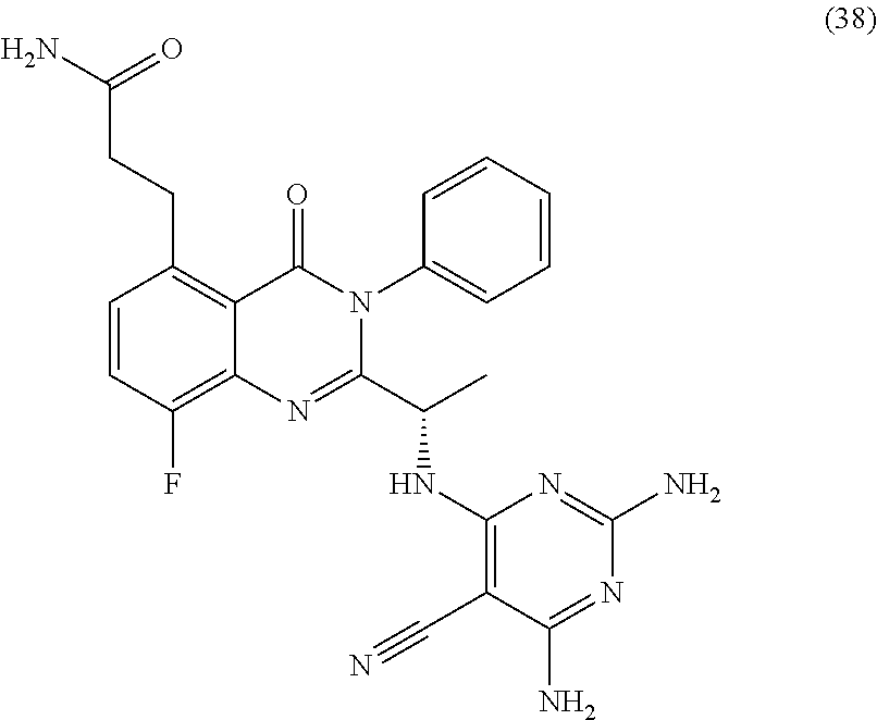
C1=CC(F)=C2C(=C1CCC(N)=O)C(=O)N(C1=CC=CC=C1)C(C(C)NC1=C(C#N)C(N)=NC(N)=N1)=N2
